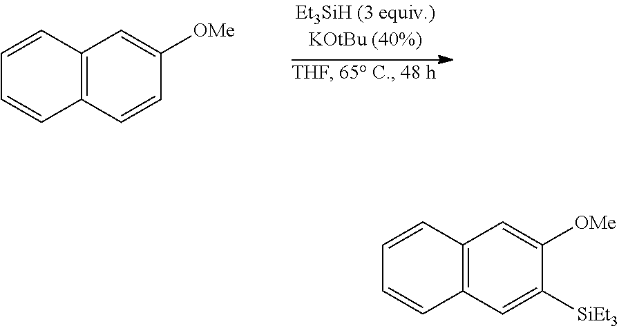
C12=C(C=CC([OMe])=C1)C=CC=C2.C12=C(C=C([SiEt3])C([OMe])=C1)C=CC=C2
